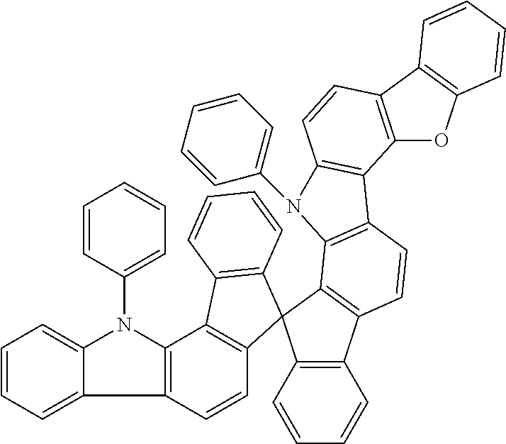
C1=CC=C2C(=C1)N(C1=CC=CC=C1)C1=C2C=CC2=C1C1=C(C=CC=C1)C21C2=C(C3=C1C1=C(C=C3)C3=C(C=CC4=C3OC3=C4C=CC=C3)N1C1=CC=CC=C1)C=CC=C2
